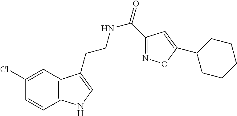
C12=C(C=C(Cl)C=C1)C(CCNC(=O)C1=NOC(C3CCCCC3)=C1)=CN2
